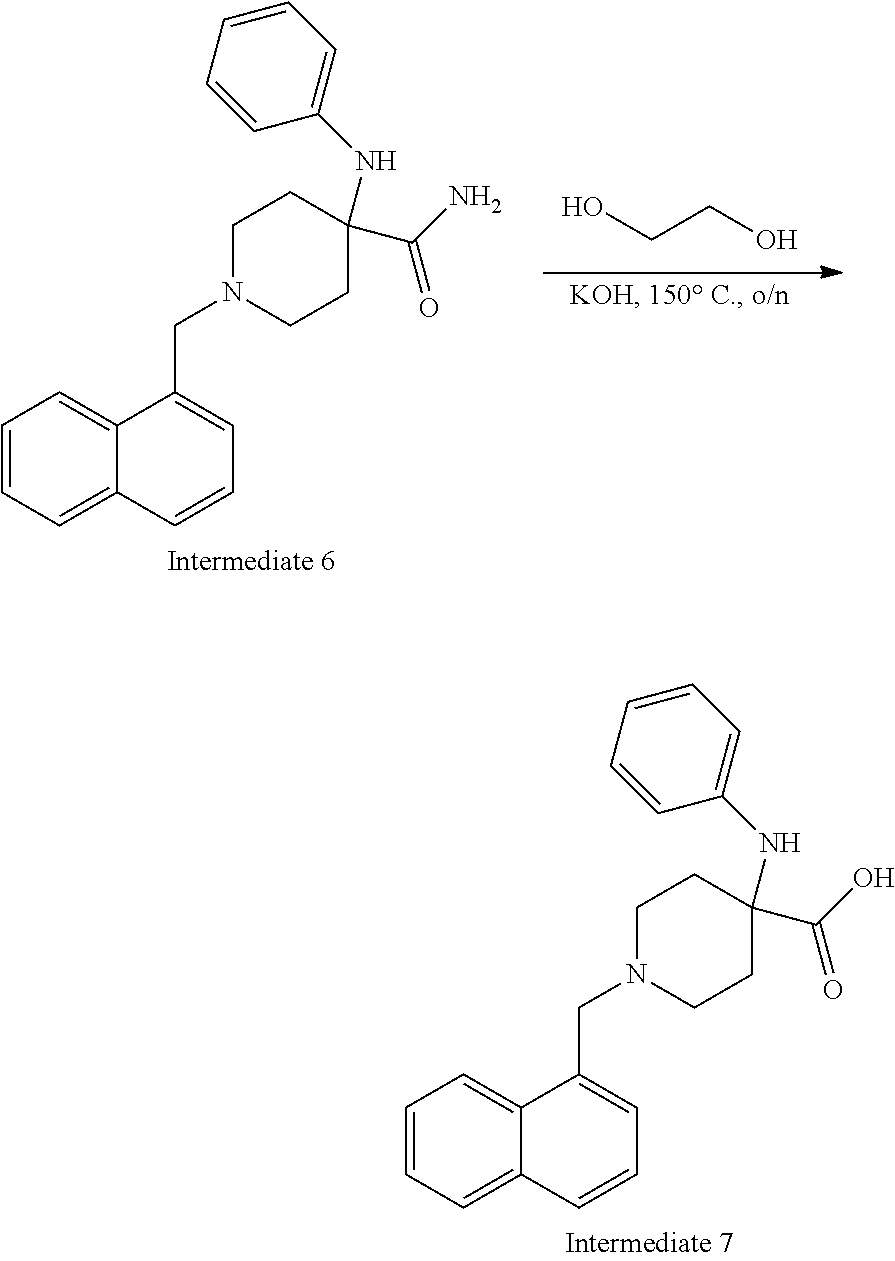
C1=CC=C2C(=C1)C(CN1CCC(NC3=CC=CC=C3)(C(N)=O)CC1)=CC=C2.C(CO)O.C1=CC=C2C(=C1)C(CN1CCC(NC3=CC=CC=C3)(C(O)=O)CC1)=CC=C2
